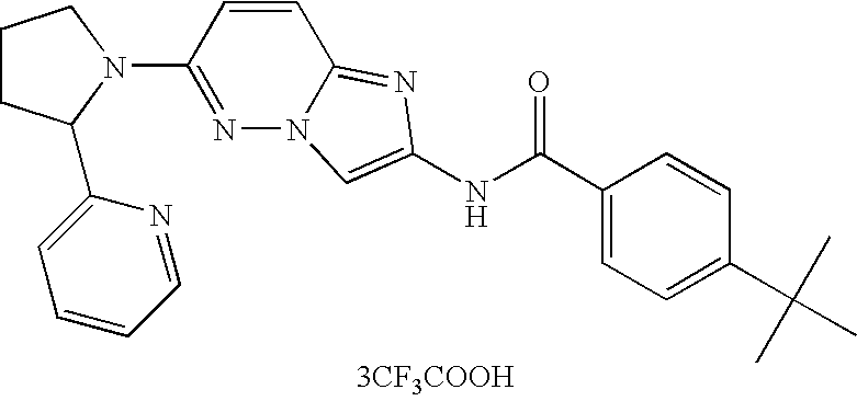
[3CF3COOH].N1=C(N2CCCC2C2=CC=CC=N2)C=CC2=NC(NC(=O)C3=CC=C(C(C)(C)C)C=C3)=CN12
